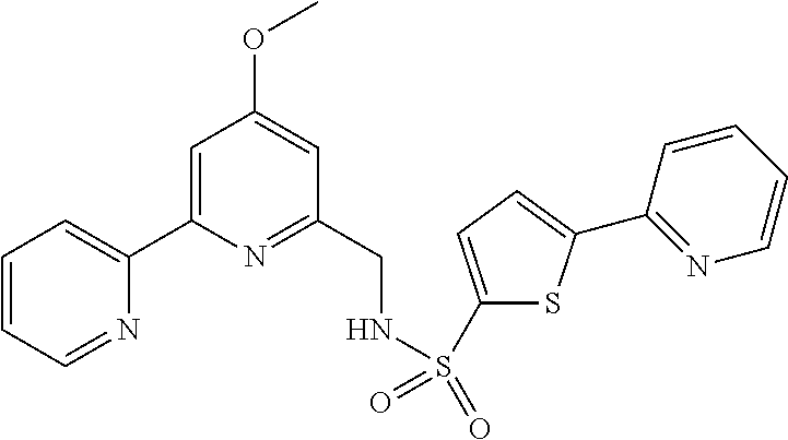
C1=CC=NC(C2=CC(OC)=CC(CNS(=O)(=O)C3=CC=C(C4=NC=CC=C4)S3)=N2)=C1
